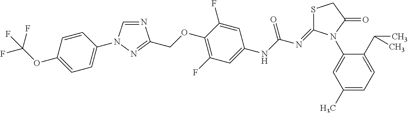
N1=CN(C2=CC=C(OC(F)(F)F)C=C2)N=C1COC1=C(F)C=C(NC(N=C2SCC(=O)N2C2=CC(C)=CC=C2C(C)C)=O)C=C1F
